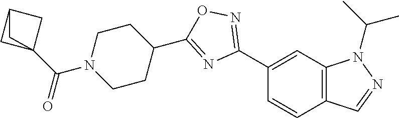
C1(C2=NOC(C3CCN(C(C45CC(C4)C5)=O)CC3)=N2)=CC2=C(C=C1)C=NN2C(C)C
